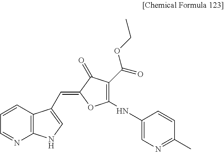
C1=CC2=C(N=C1)NC=C2C=C1OC(NC2=CN=C(C)C=C2)=C(C(=O)OCC)C1=O
